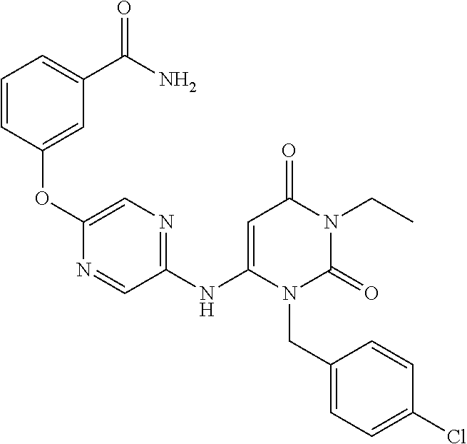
C1(NC2=CC(=O)N(CC)C(=O)N2CC2=CC=C(Cl)C=C2)=NC=C(OC2=CC(C(N)=O)=CC=C2)N=C1
